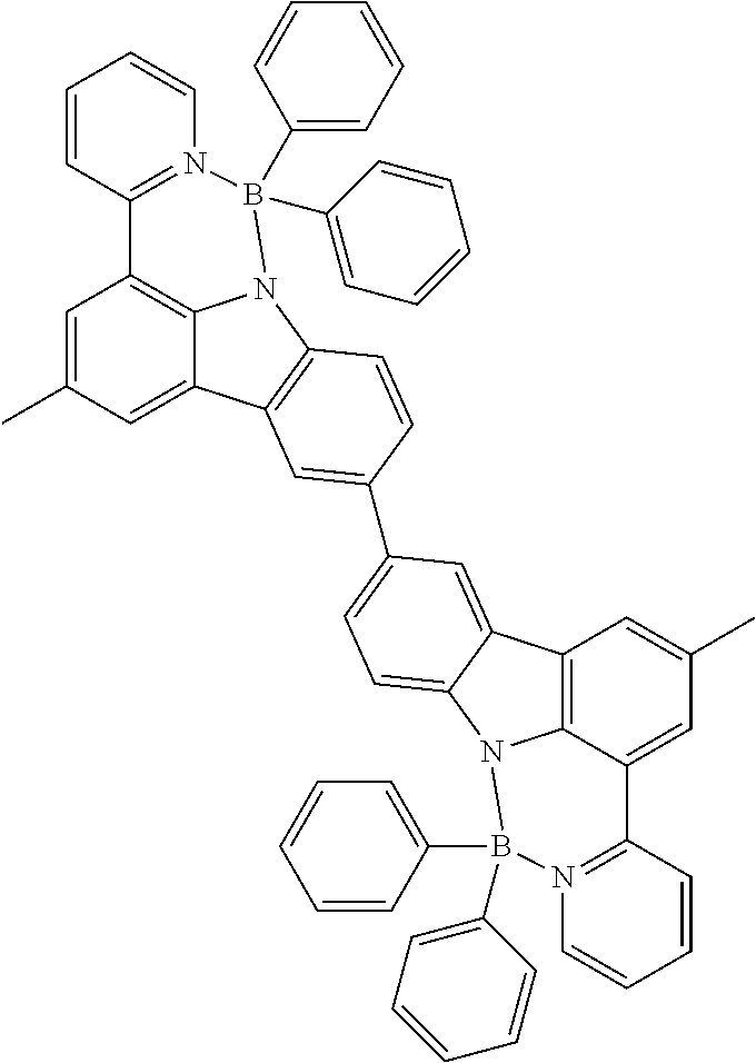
C1=C(C)C=C2C3=C1C1=N(B(C4=CC=CC=C4)(C4=CC=CC=C4)N3C3=C2C=C(C2=CC=C4C(=C2)C2=C5C(=CC(C)=C2)C2=N(B(C6=CC=CC=C6)(C6=CC=CC=C6)N54)C=CC=C2)C=C3)C=CC=C1
